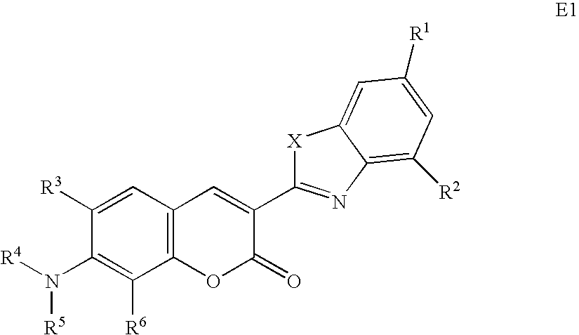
C1([R3])=CC2=C(C([R6])=C1N([R5])[R4])OC(=O)C(C1=NC3=C([R2])C=C([R1])C=C3[X]1)=C2
